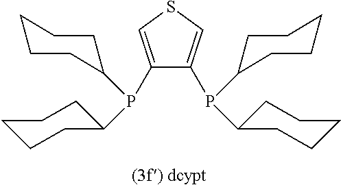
C1(P(C2CCCCC2)C2CCCCC2)=CSC=C1P(C1CCCCC1)C1CCCCC1
